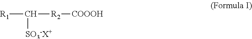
[R1]C([R2][COOOH])[SO3-X+]
